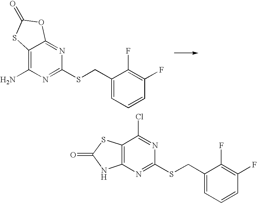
C12=C(N)N=C(SCC3=CC=CC(F)=C3F)N=C1OC(=O)S2.C12=C(N=C(SCC3=CC=CC(F)=C3F)N=C1Cl)NC(=O)S2
